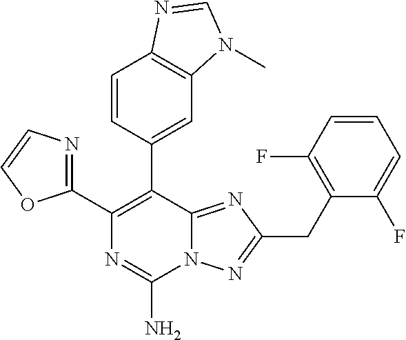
N12C(=NC(CC3=C(F)C=CC=C3F)=N1)C(C1=CC3=C(C=C1)N=CN3C)=C(C1=NC=CO1)N=C2N
